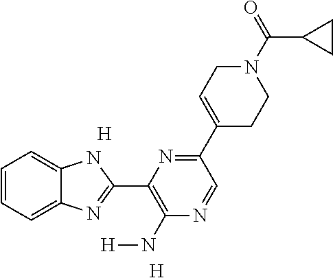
[H].[H].C1=CC=C2C(=C1)N=C(C1=C(N[H])N=CC(C3=CCN(C(=O)C4CC4)CC3)=N1)N2
